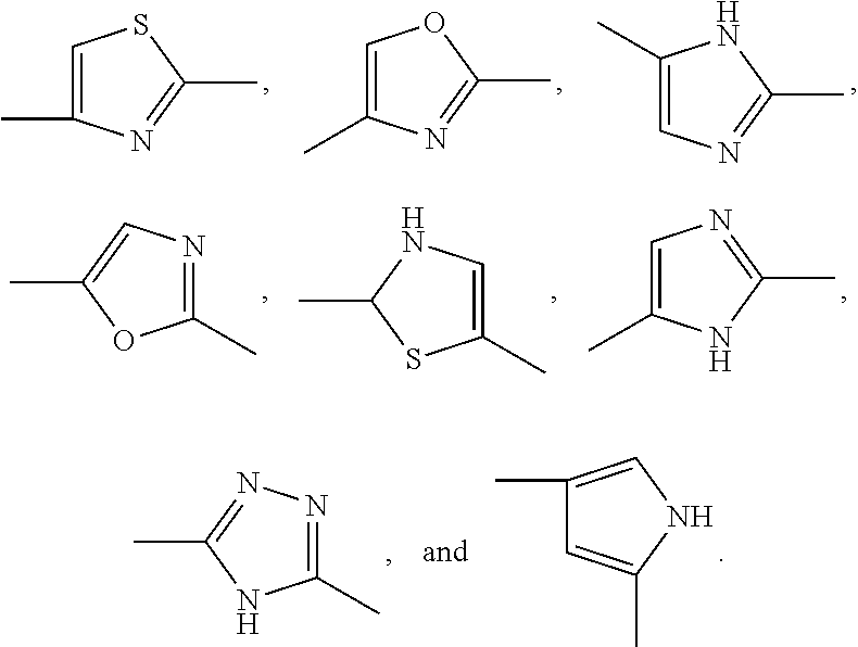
C1(C)=CN=C(C)N1.C1=C(C)N=C(C)O1.C1=C(C)N=C(C)S1.C1=C(C)NC(C)=N1.C1(C)=CNC(C)S1.C1(C)=NC=C(C)O1.C1(C)=NN=C(C)N1.C1(C)=CNC(C)=C1
